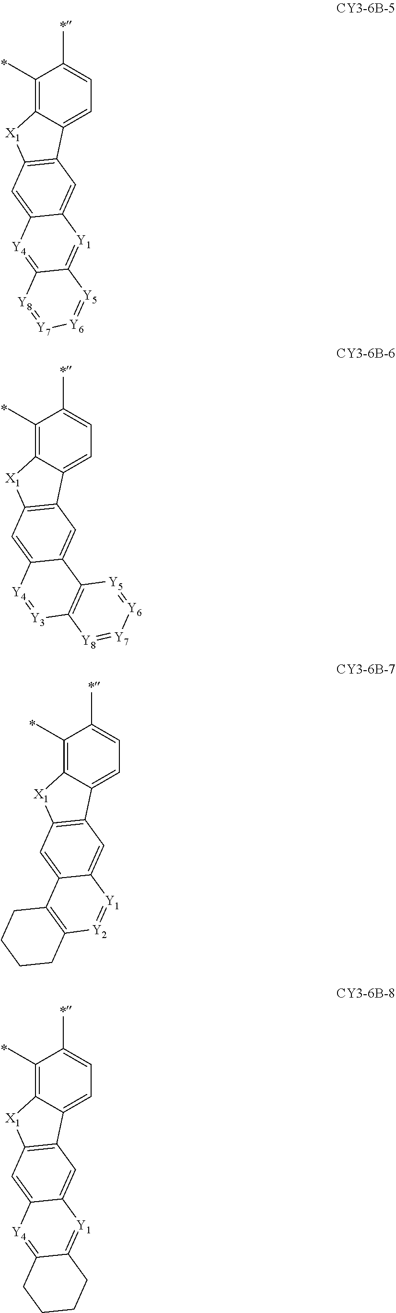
C1(C)=C2C(=CC=C1C)C1=C([X1]2)C=C2C(=C1)[Y1]=C1C(=[Y4]2)[Y8]=[Y7][Y6]=[Y5]1.C1(C)=C2C(=CC=C1C)C1=C([X1]2)C=C2C(=C1)C1=C([Y3]=[Y4]2)[Y8]=[Y7][Y6]=[Y5]1.C1(C)=C2C(=CC=C1C)C1=C([X1]2)C=C2C(=C1)[Y1]=[Y2]C1=C2CCCC1.C1(C)=C2C(=CC=C1C)C1=C([X1]2)C=C2C(=C1)[Y1]=C1C(=[Y4]2)CCCC1
